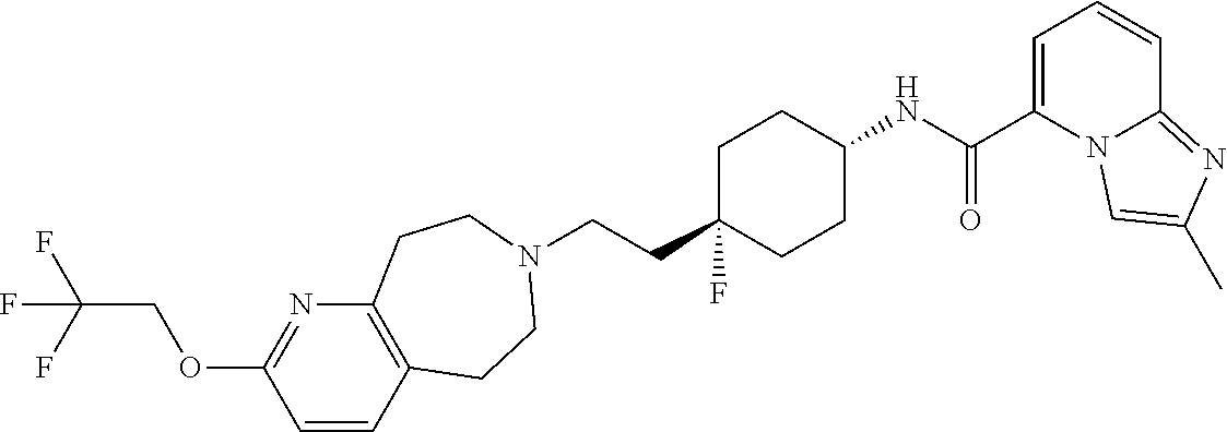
C(CC1(F)CCC(NC(C2=CC=CC3=NC(C)=CN23)=O)CC1)N1CCC2=C(N=C(OCC(F)(F)F)C=C2)CC1
